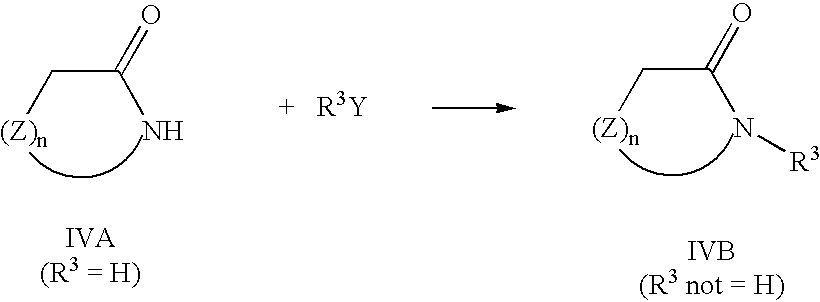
[IVB(R3 not = H)].C(C(=O)N)[(Z)n].C(C(=O)N[R3])[(Z)n].[IVA(R3 = H)]
